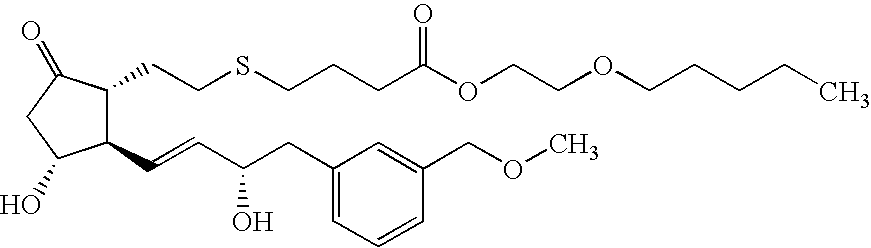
C1(C=CC(CC2=CC=CC(COC)=C2)O)C(CCSCCCC(OCCOCCCCC)=O)C(=O)CC1O
